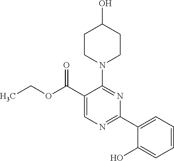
CCOC(C1=CN=C(C2=CC=CC=C2O)N=C1N1CCC(O)CC1)=O
